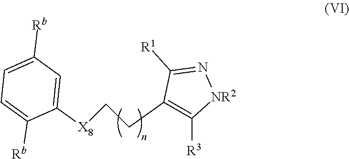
C1([X8]CCC2=C([R3])[NR2]N=C2[R1])=CC([Rb])=CC=C1[Rb]
